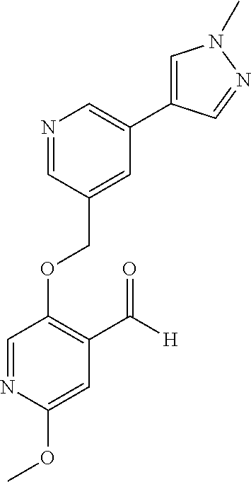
C(OC1=C(C([H])=O)C=C(OC)N=C1)C1=CC(C2=CN(C)N=C2)=CN=C1
